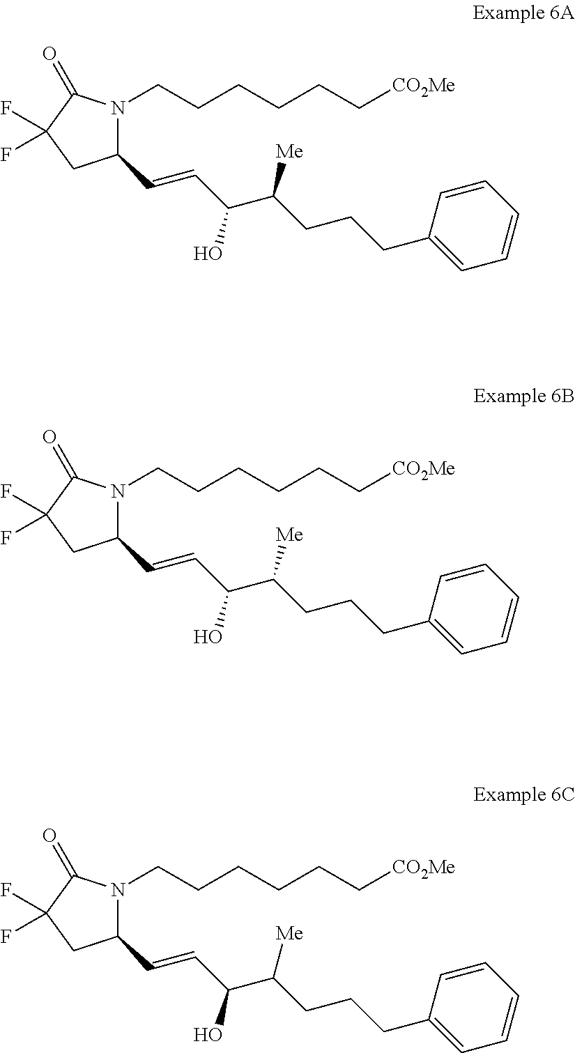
C1(C=CC(C(CCCC2=CC=CC=C2)[Me])O)N(CCCCCC[CO2Me])C(=O)C(F)(F)C1.C1(C=CC(C(CCCC2=CC=CC=C2)[Me])O)N(CCCCCC[CO2Me])C(=O)C(F)(F)C1.C1(C=CC(C(CCCC2=CC=CC=C2)[Me])O)N(CCCCCC[CO2Me])C(=O)C(F)(F)C1
